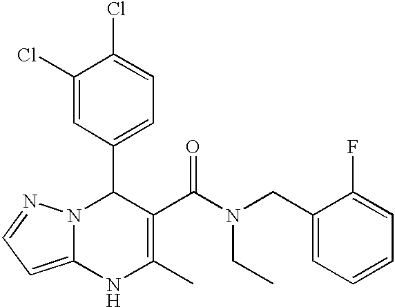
C1(Cl)=CC(C2N3C(=CC=N3)NC(C)=C2C(N(CC2=CC=CC=C2F)CC)=O)=CC=C1Cl
